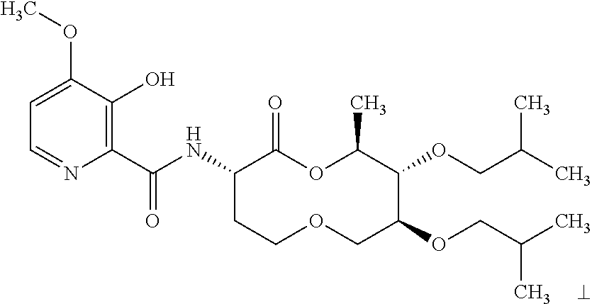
C1(C(NC2CCOCC(OCC(C)C)C(OCC(C)C)C(C)OC2=O)=O)=C(O)C(OC)=CC=N1
